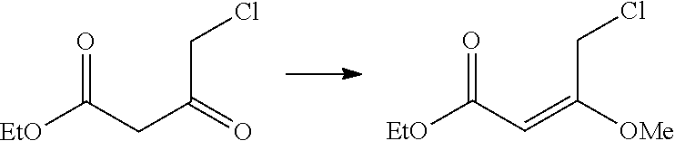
O=C(CC(CCl)=O)[EtO].O=C(C=C(CCl)[OMe])[EtO]
